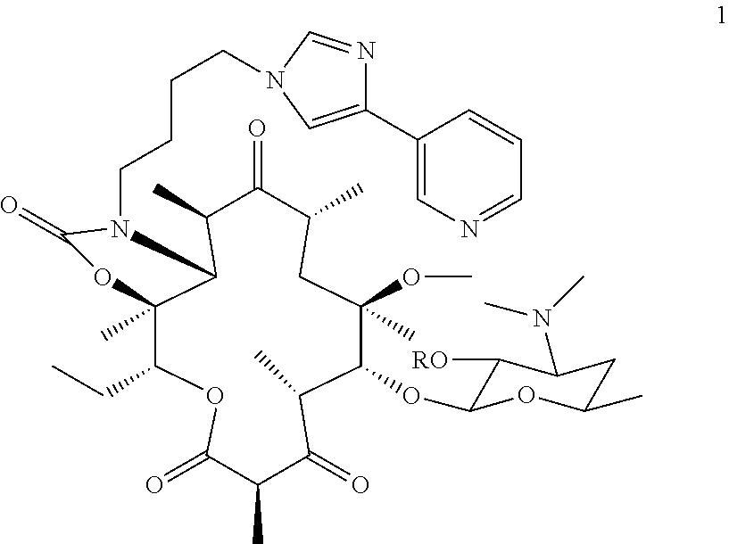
C1(C)C2C(C)(C(CC)OC(=O)C(C)C(=O)C(C)C(OC3C([RO])C(N(C)C)CC(C)O3)C(OC)(C)CC(C)C1=O)OC(=O)N2CCCCN1C=NC(C2=CN=CC=C2)=C1
